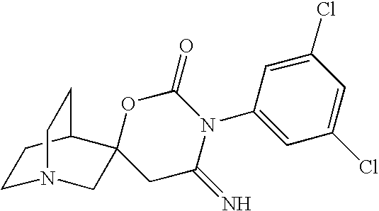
C1N2CC3(C(C1)CC2)CC(=N)N(C1=CC(Cl)=CC(Cl)=C1)C(=O)O3
